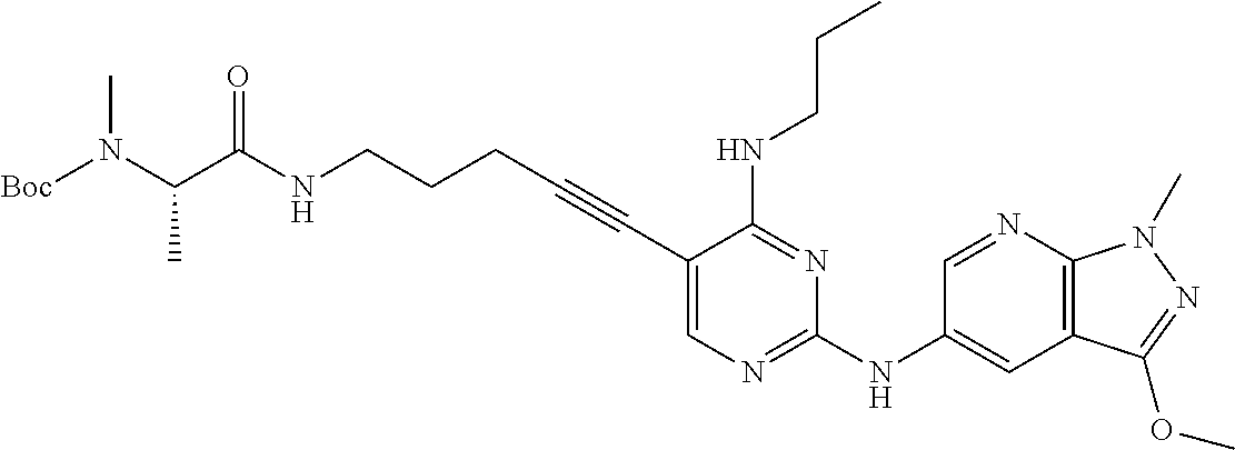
C(NCCCC#CC1=CN=C(NC2=CC3=C(N=C2)N(C)N=C3OC)N=C1NCCC)(=O)C(N([Boc])C)C
